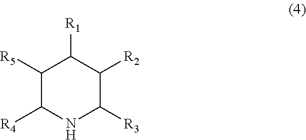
C1([R5])C([R4])NC([R3])C([R2])C1[R1]
